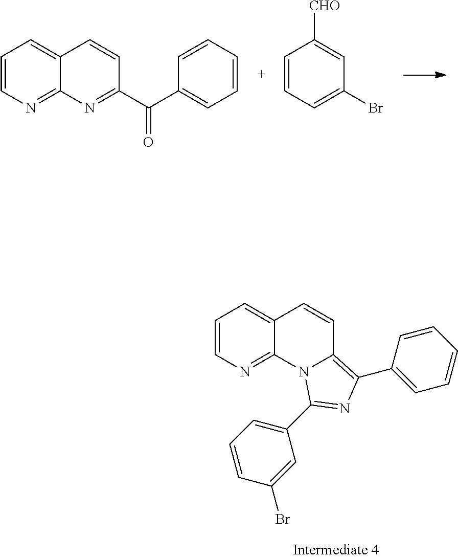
C1=CN=C2C(=C1)C=CC(C(C1=CC=CC=C1)=O)=N2.C1=CC=C(Br)C=C1[CHO].C1=CN=C2C(=C1)C=CC1=C(C3=CC=CC=C3)N=C(C3=CC=CC(Br)=C3)N21
